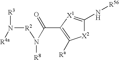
[X2]1C(N[R56])=[X1]C(C(=O)N([R8])[R2]N([R3])[R4a])=C1[Ra]
